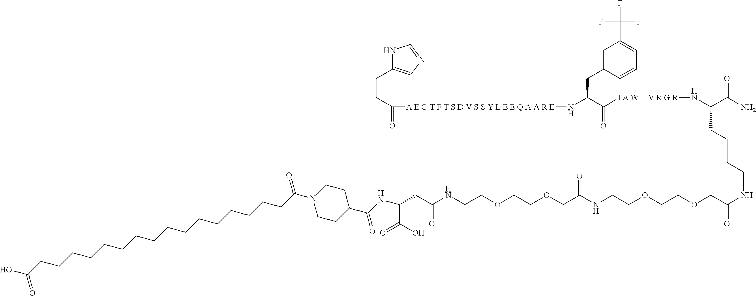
OC(CCCCCCCCCCCCCCCCC(N1CCC(C(NC(C(O)=O)CC(NCCOCCOCC(NCCOCCOCC(NCCCCC(C(N)=O)N[I A W L V R G R]C(C(N[A E G T F T S D V S S Y L E E Q A A R E]C(=O)CCC2=CN=CN2)CC2=CC(C(F)(F)F)=CC=C2)=O)=O)=O)=O)=O)CC1)=O)=O
